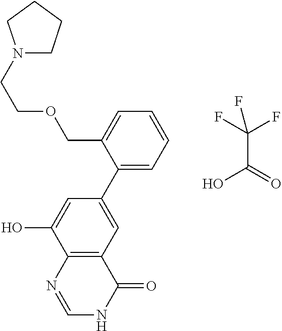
C1(C2=CC3=C(C(O)=C2)N=CNC3=O)=CC=CC=C1COCCN1CCCC1.C(C(=O)O)(F)(F)F
